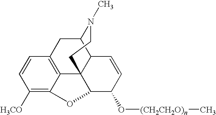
C1([H3CO])=C2C3=C(C=C1)CC1C4C3(CCN1C)C(C(O[(CH2CH2O)n]C)C=C4)O2
